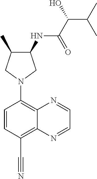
C1(NC(C(C(C)C)O)=O)C(C)CN(C2=C3C(=C(C#N)C=C2)N=CC=N3)C1
